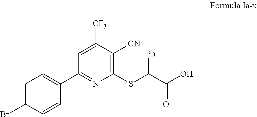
C1(SC(C(O)=O)[Ph])=C([CN])C([CF3])=CC(C2=CC=C(Br)C=C2)=N1
